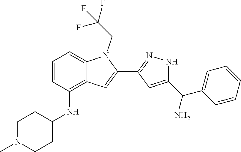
N(C1CCN(C)CC1)C1=C2C(=CC=C1)N(CC(F)(F)F)C(C1=NNC(C(C3=CC=CC=C3)N)=C1)=C2
